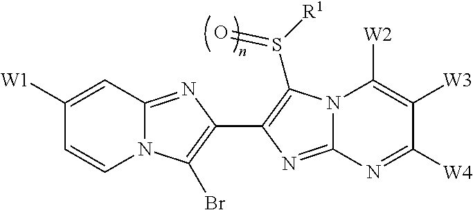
C1([W1])=CC2=NC(C3=C(S([R1])=O)N4C(=N3)N=C([W4])C([W3])=C4[W2])=C(Br)N2C=C1
